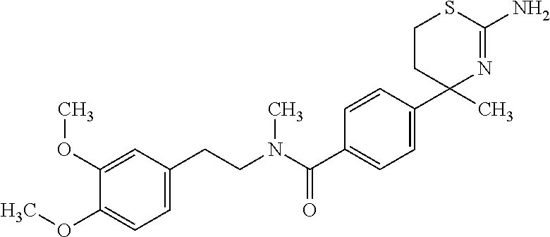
C1=C(CCN(C(C2=CC=C(C3(C)N=C(N)SCC3)C=C2)=O)C)C=C(OC)C(OC)=C1
